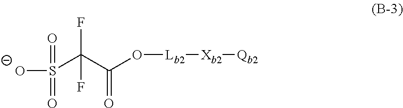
[O-]S(=O)(=O)C(F)(F)C(O[Lb2][Xb2][Qb2])=O
